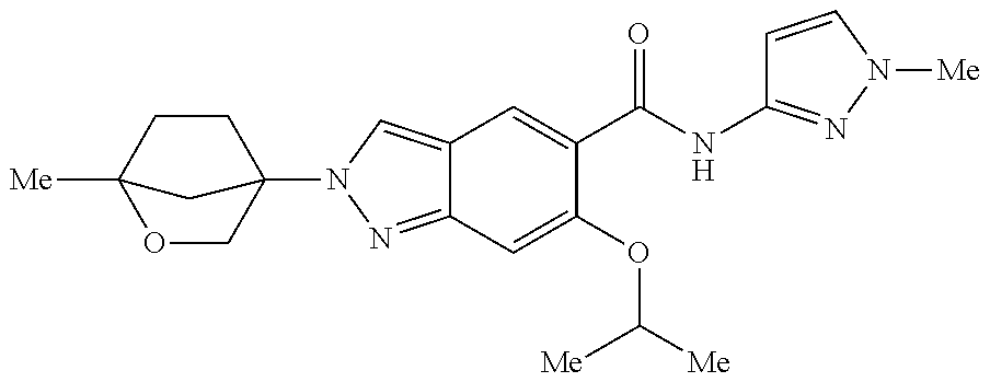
C12=CN(C34COC([Me])(CC3)C4)N=C1C=C(OC([Me])[Me])C(C(NC1=NN([Me])C=C1)=O)=C2
